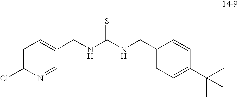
C1=C(Cl)N=CC(CNC(NCC2=CC=C(C(C)(C)C)C=C2)=S)=C1
